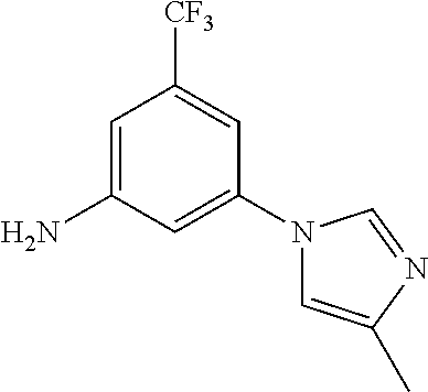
C1=C(N)C=C(N2C=C(C)N=C2)C=C1[CF3]
